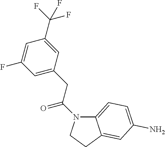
C12=CC=C(N)C=C1CCN2C(CC1=CC(F)=CC(C(F)(F)F)=C1)=O
